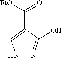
N1N=C(O)C(C([EtO])=O)=C1
